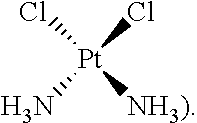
[Pt]([NH3)])(N)(Cl)Cl
